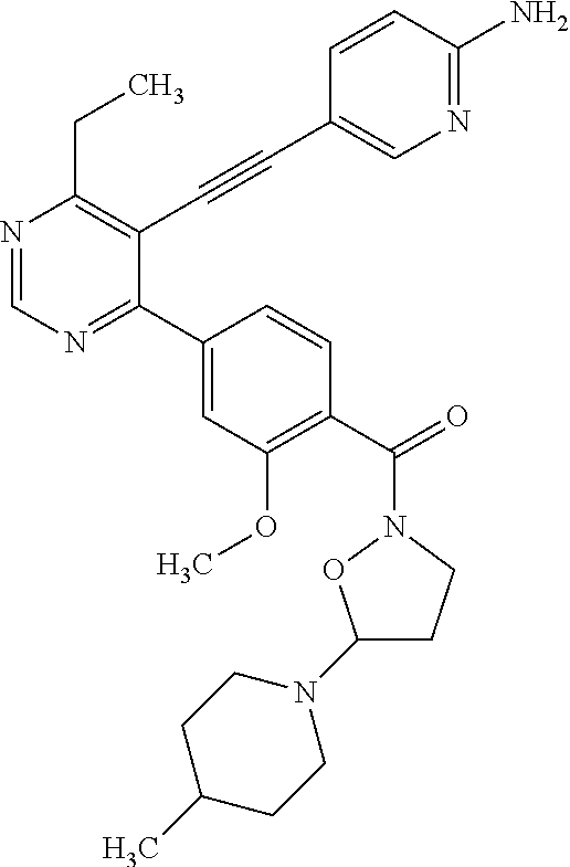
N1=CN=C(C2=CC(OC)=C(C(N3OC(N4CCC(C)CC4)CC3)=O)C=C2)C(C#CC2=CN=C(N)C=C2)=C1CC
